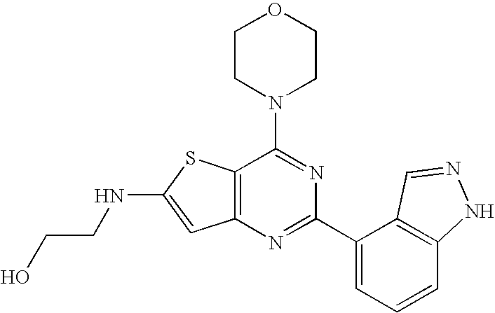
C1CN(C2=NC(C3=CC=CC4=C3C=NN4)=NC3=C2SC(NCCO)=C3)CCO1
